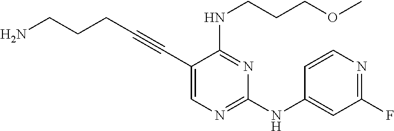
C(#CC1=CN=C(NC2=CC(F)=NC=C2)N=C1NCCCOC)CCCN
